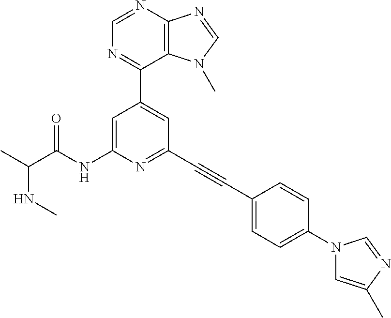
N(C)C(C)C(NC1=CC(C2=NC=NC3=C2N(C)C=N3)=CC(C#CC2=CC=C(N3C=C(C)N=C3)C=C2)=N1)=O
